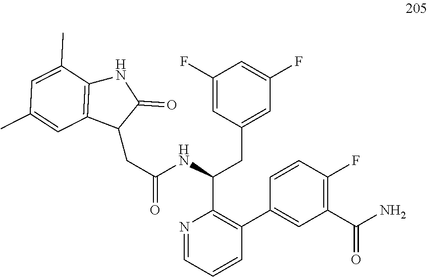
C1(F)=CC(CC(C2=C(C3=CC(C(N)=O)=C(F)C=C3)C=CC=N2)NC(CC2C(=O)NC3=C2C=C(C)C=C3C)=O)=CC(F)=C1
